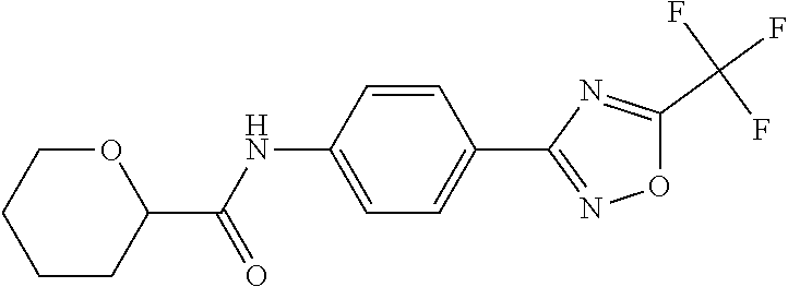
C1=C(NC(C2OCCCC2)=O)C=CC(C2=NOC(C(F)(F)F)=N2)=C1
